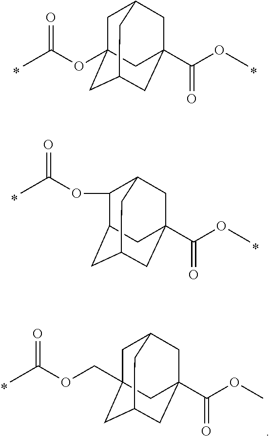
C1C2(OC(C)=O)CC3CC(C(OC)=O)(CC1C3)C2.C1(OC(C)=O)C2CC3CC(C(OC)=O)(CC1C3)C2.C1C2(COC(C)=O)CC3CC(C(OC)=O)(CC1C3)C2
